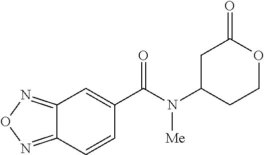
C1C(N([Me])C(=O)C2=CC3=NON=C3C=C2)CCOC1=O
